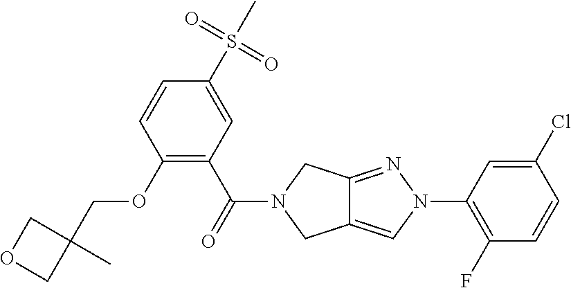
O(C1=C(C(=O)N2CC3=CN(C4=C(F)C=CC(Cl)=C4)N=C3C2)C=C(S(C)(=O)=O)C=C1)CC1(C)COC1
